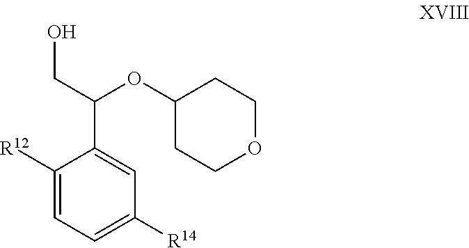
C1([R12])=CC=C([R14])C=C1C(CO)OC1CCOCC1
